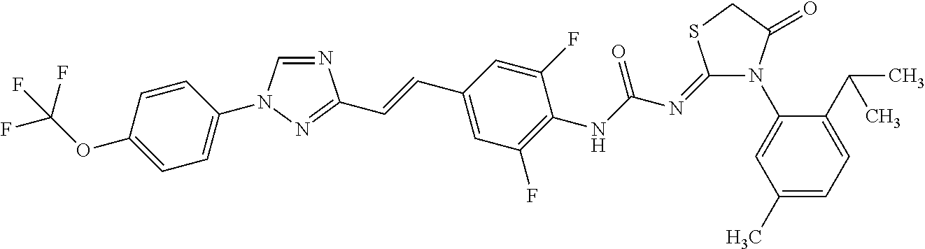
N1=CN(C2=CC=C(OC(F)(F)F)C=C2)N=C1C=CC1=CC(F)=C(NC(=O)N=C2N(C3=CC(C)=CC=C3C(C)C)C(=O)CS2)C(F)=C1
